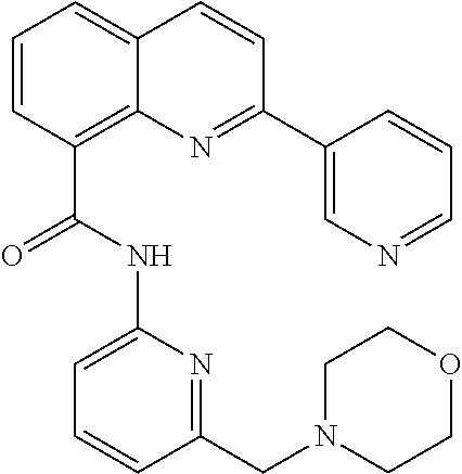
C1=CC(C(=O)NC2=CC=CC(CN3CCOCC3)=N2)=C2C(=C1)C=CC(C1=CN=CC=C1)=N2
